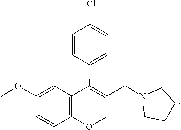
C1CN(CC2=C(C3=CC=C(Cl)C=C3)C3=C(OC2)C=CC(OC)=C3)CC1
